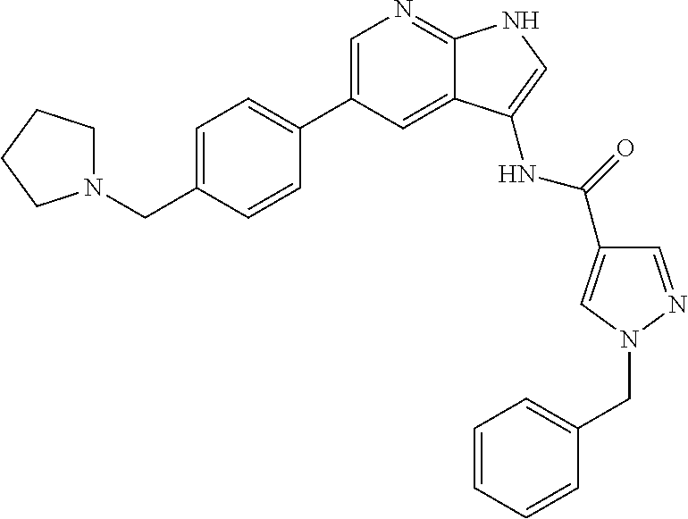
C1=C(C2=CC=C(CN3CCCC3)C=C2)C=C2C(=N1)NC=C2NC(=O)C1=CN(CC2=CC=CC=C2)N=C1
